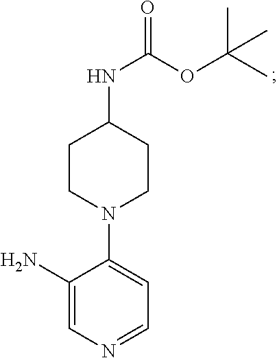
NC1=CN=CC=C1N1CCC(NC(OC(C)(C)C)=O)CC1
